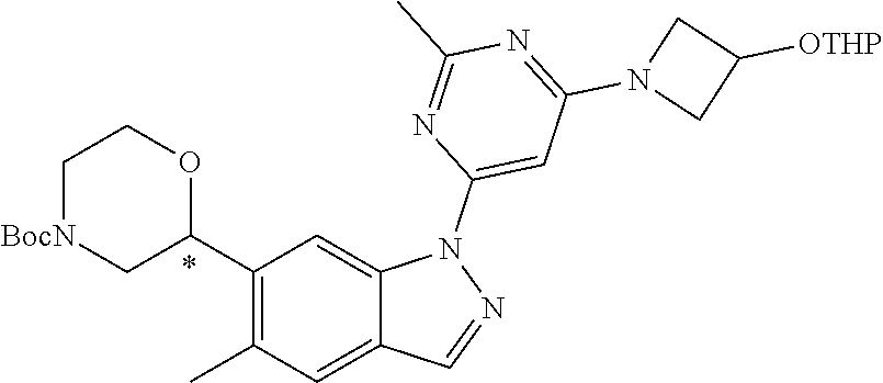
C1(C2C[BocN]CCO2)=C(C)C=C2C(=C1)N(C1=CC(N3CC([OTHP])C3)=NC(C)=N1)N=C2
